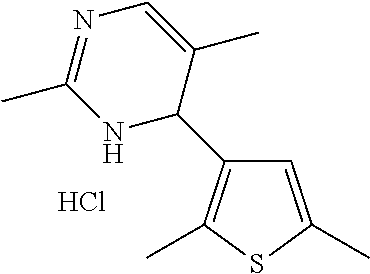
C1=C(C)SC(C)=C1C1C(C)=CN=C(C)N1.Cl
